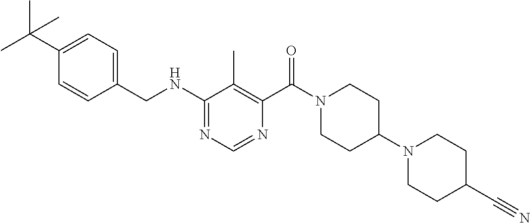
C1(NCC2=CC=C(C(C)(C)C)C=C2)=NC=NC(C(N2CCC(N3CCC(C#N)CC3)CC2)=O)=C1C
